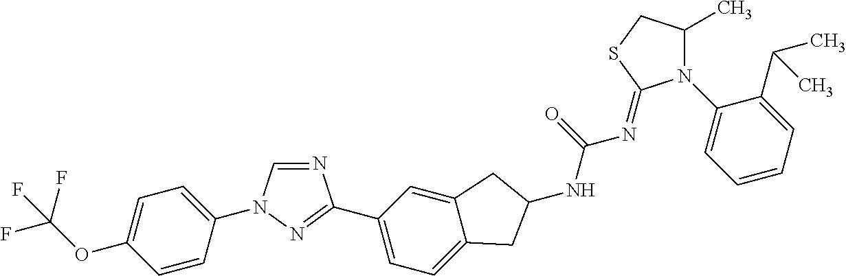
C1=CC(N2C=NC(C3=CC=C4C(=C3)CC(NC(=O)N=C3N(C5=CC=CC=C5C(C)C)C(C)CS3)C4)=N2)=CC=C1OC(F)(F)F
